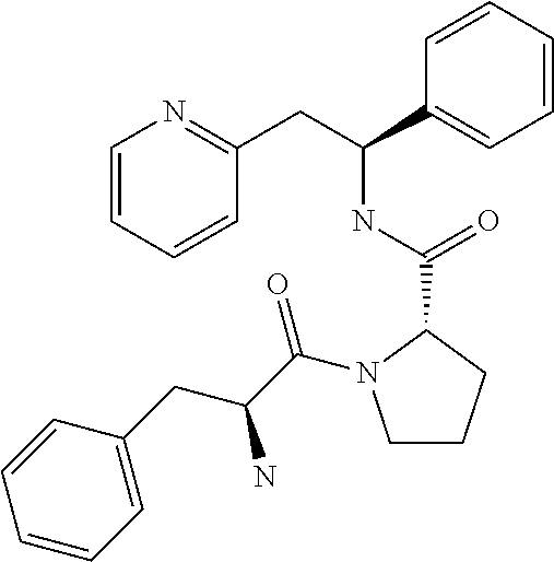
C1CCC(C(NC(CC2=NC=CC=C2)C2=CC=CC=C2)=O)N1C(C(CC1=CC=CC=C1)N)=O
